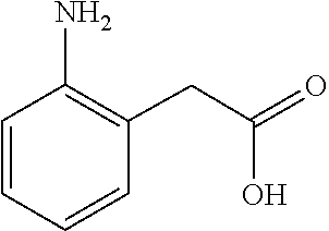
C1=CC(N)=C(CC(=O)O)C=C1
